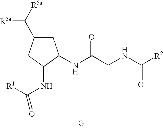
[G].N(C(CNC([R2])=O)=O)C1CC(C([R5a])[R5a])CC1NC([R1])=O
